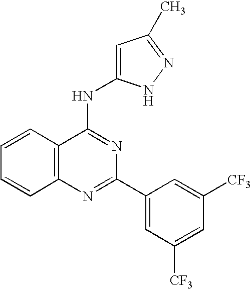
C12=C(N=C(C3=CC([CF3])=CC([CF3])=C3)N=C1NC1=CC(C)=NN1)C=CC=C2
